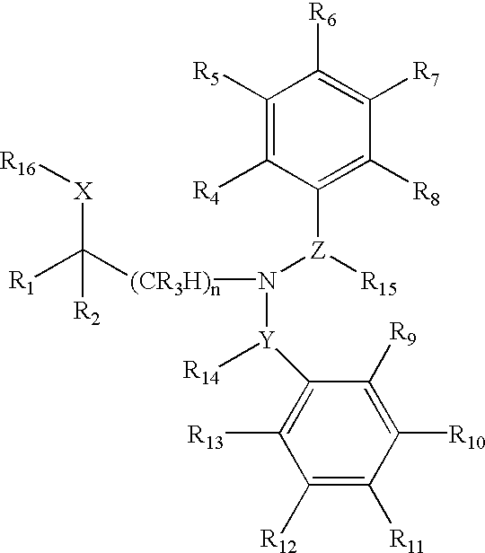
[R16][X]C([R1])([R2])[(CR3H)n]N([Z](C1=C([R8])C([R7])=C([R6])C([R5])=C1[R4])[R15])[Y]([R14])C1=C([R13])C([R12])=C([R11])C([R10])=C1[R9]
